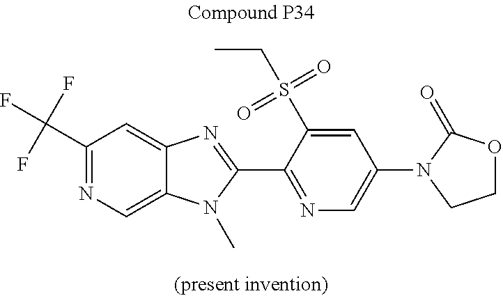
C1(C(F)(F)F)=NC=C2C(=C1)N=C(C1=NC=C(N3C(=O)OCC3)C=C1S(CC)(=O)=O)N2C
